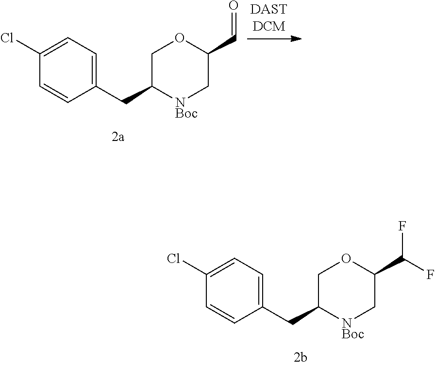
C1(Cl)=CC=C(CC2COC(C(F)F)C[NBoc]2)C=C1.C1(Cl)=CC=C(CC2COC(C=O)C[NBoc]2)C=C1
